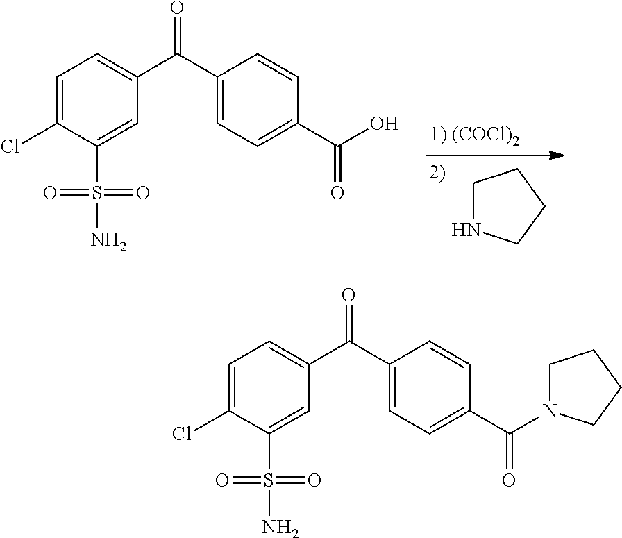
C1=C(Cl)C(S(N)(=O)=O)=CC(C(C2=CC=C(C(O)=O)C=C2)=O)=C1.C1NCCC1.C1=C(Cl)C(S(N)(=O)=O)=CC(C(C2=CC=C(C(N3CCCC3)=O)C=C2)=O)=C1
